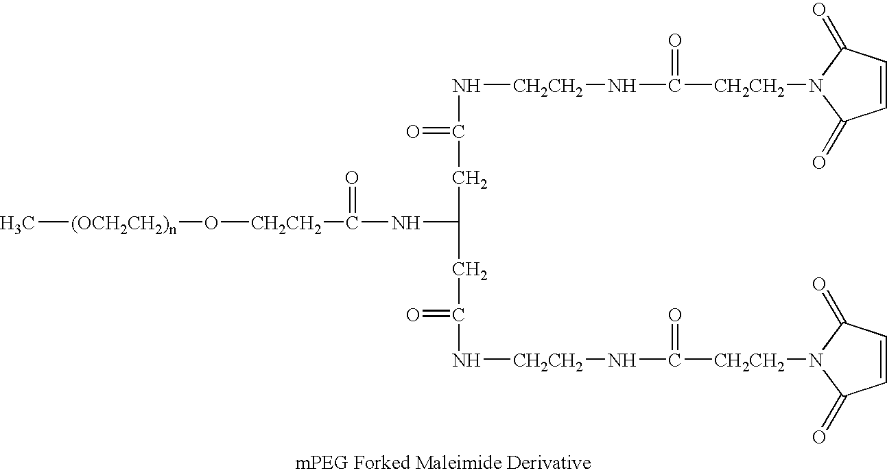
C[(OCH2CH2)n]O[CH2CH2]C(=O)NC(CC(N[CH2CH2]NC(=O)[CH2CH2]N1C(=O)C=CC1=O)=O)CC(=O)N[CH2CH2]NC(=O)[CH2CH2]N1C(=O)C=CC1=O
